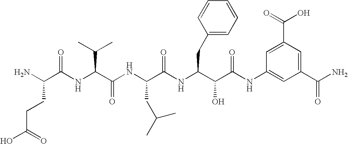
C(C(O)=O)CC(N)C(=O)NC(C(C)C)C(=O)NC(CC(C)C)C(=O)NC(CC1=CC=CC=C1)C(O)C(=O)NC1=CC(C(N)=O)=CC(C(=O)O)=C1
